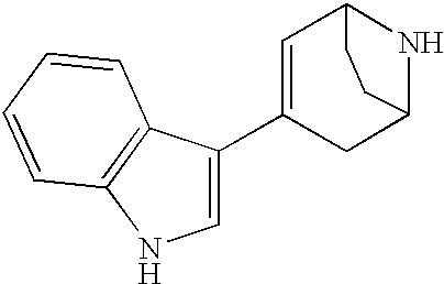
C1=C(C2=CC3NC(C2)CC3)C2=C(N1)C=CC=C2
